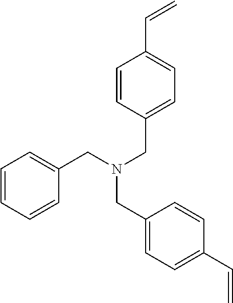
C1=CC(CN(CC2=CC=C(C=C)C=C2)CC2=CC=CC=C2)=CC=C1C=C
